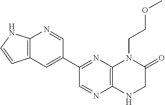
C12=C(N=C(C3=CC4=C(N=C3)NC=C4)C=N1)N(CCOC)C(=O)CN2
